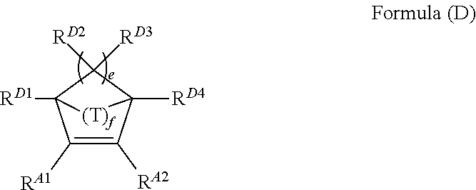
C1([RA1])=C([RA2])C2([RD4])C([RD2])([RD3])C1([RD1])[(T)f]2
